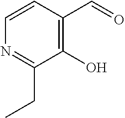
C1(O)=C(C=O)C=CN=C1CC
